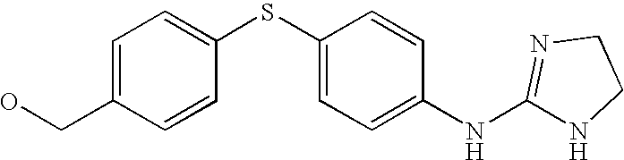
C1=C(CO)C=CC(SC2=CC=C(NC3=NCCN3)C=C2)=C1
